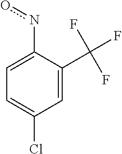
C1=C(no)C(C(F)(F)F)=CC(Cl)=C1
